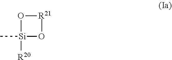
[R21]1O[Si](C)([R20])O1
